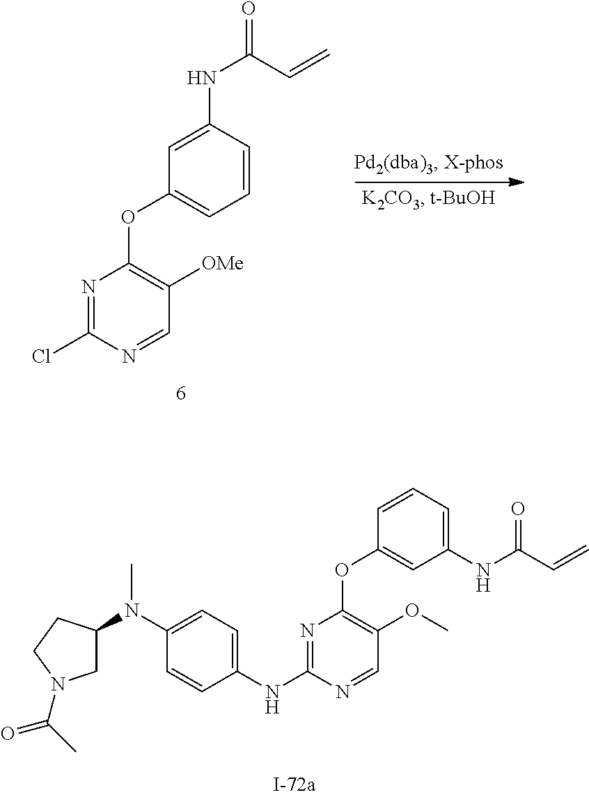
N1=C(Cl)N=CC([OMe])=C1OC1=CC=CC(NC(=O)C=C)=C1.N1=C(NC2=CC=C(N(C3CN(C(C)=O)CC3)C)C=C2)N=CC(OC)=C1OC1=CC(NC(=O)C=C)=CC=C1
